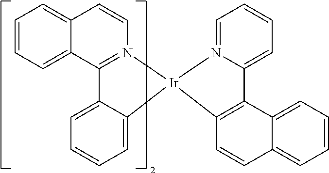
C1=CC2=CC=CC=C2C2=N1[Ir]1(C3=CC=CC=C23)C2=C(C3=CC=CC=C3C=C2)C2=CC=CC=N12
